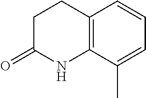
C12=C(C(C)=CC=C1)NC(=O)CC2
